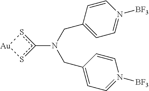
C(N(CC1=CC=N([BF3])C=C1)c1s[Au]s1)C1=CC=N([BF3])C=C1
